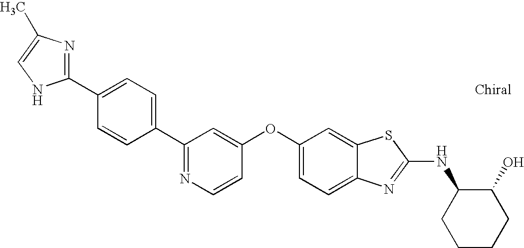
N1=C(C2=CC=C(C3=NC(C)=CN3)C=C2)C=C(OC2=CC=C3C(=C2)SC(NC2CCCCC2O)=N3)C=C1
